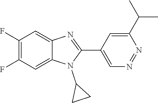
C1(F)=C(F)C=C2C(=C1)N=C(C1=CN=NC(C(C)C)=C1)N2C1CC1
